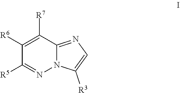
C1=C([R3])N2C(=N1)C([R7])=C([R6])C([R5])=N2
